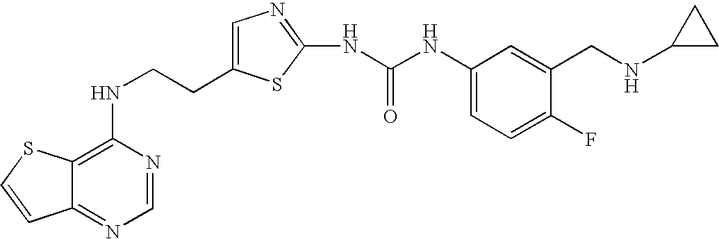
C(CNC1=C2C(=NC=N1)C=CS2)C1=CN=C(NC(=O)NC2=CC=C(F)C(CNC3CC3)=C2)S1
